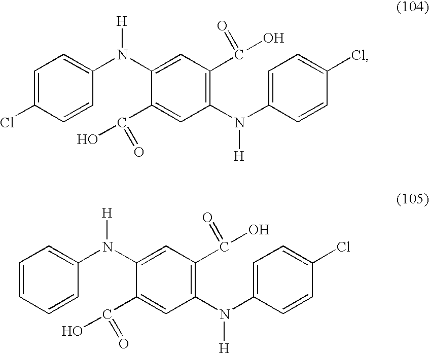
C1=CC(Cl)=CC=C1N(C1=CC(C(=O)O)=C(N(C2=CC=C(Cl)C=C2)[H])C=C1C(O)=O)[H].C1=CC=CC=C1N(C1=CC(C(=O)O)=C(N(C2=CC=C(Cl)C=C2)[H])C=C1C(O)=O)[H]
